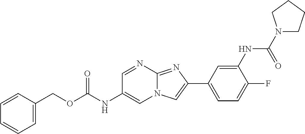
C1=NC2=NC(C3=CC=C(F)C(NC(N4CCCC4)=O)=C3)=CN2C=C1NC(OCC1=CC=CC=C1)=O
